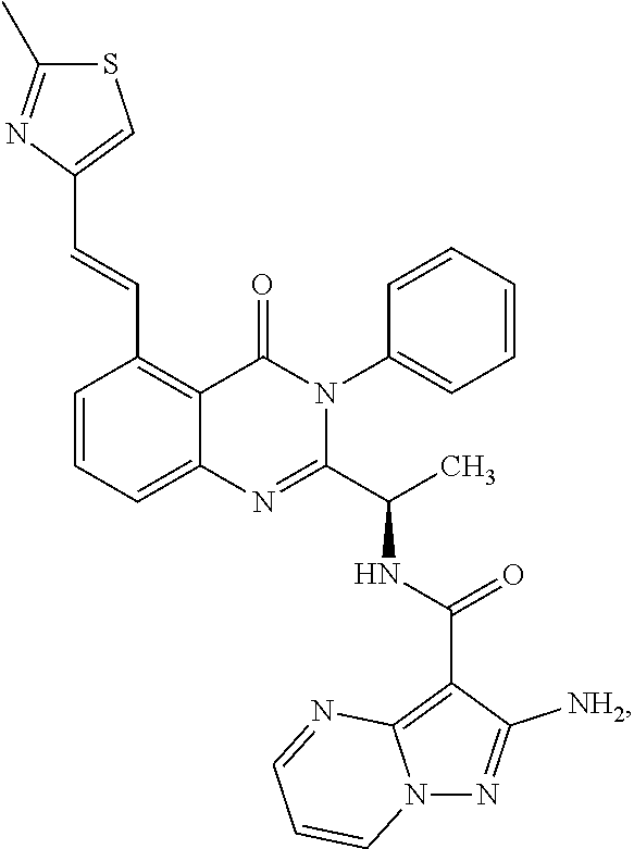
C1(C=CC2=C3C(=CC=C2)N=C(C(C)NC(C2=C4N(N=C2[NH2])C=CC=N4)=O)N(C2=CC=CC=C2)C3=O)=CSC(C)=N1
